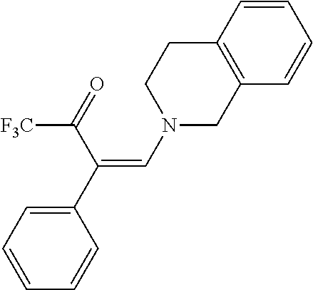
N1(C=C(C2=CC=CC=C2)C(=O)[F3C])CC2=C(CC1)C=CC=C2
